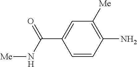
C1=CC(N)=C([Me])C=C1C(=O)N[Me]
